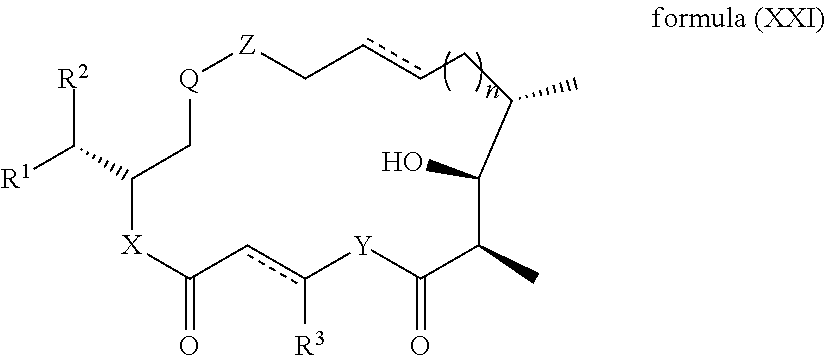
[Z]1[Q]CC(C([R1])[R2])[X]C(=O)cc([R3])[Y]C(=O)C(C)C(O)C(C)CccC1
